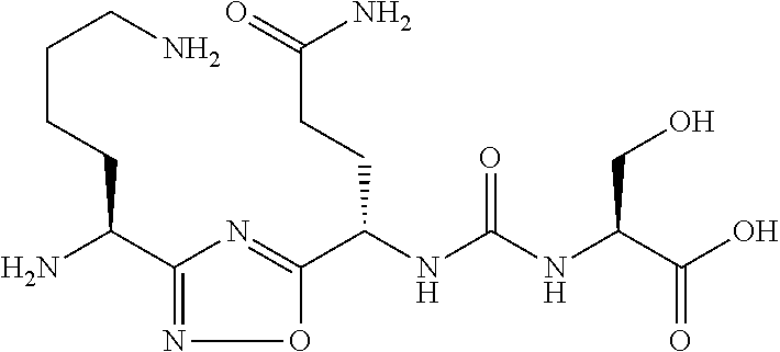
C(NC(NC(C(O)=O)CO)=O)(C1=NC(C(N)CCCCN)=NO1)CCC(N)=O
